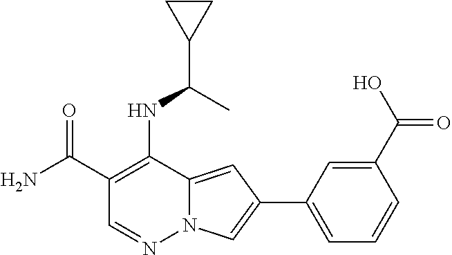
C1(C(N)=O)=C(NC(C2CC2)C)C2=CC(C3=CC=CC(C(O)=O)=C3)=CN2N=C1
